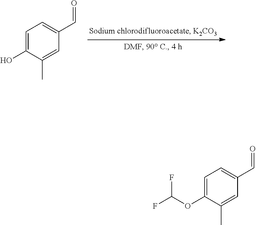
C1=C(O)C(C)=CC(C=O)=C1.C1=C(OC(F)F)C(C)=CC(C=O)=C1
